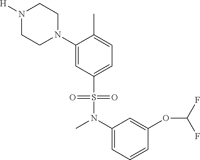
N1([H])CCN(C2=CC(S(=O)(=O)N(C)C3=CC=CC(OC(F)F)=C3)=CC=C2C)CC1
